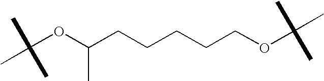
C(OC(C)CCCCCOC(C)(C)C)(C)(C)C
